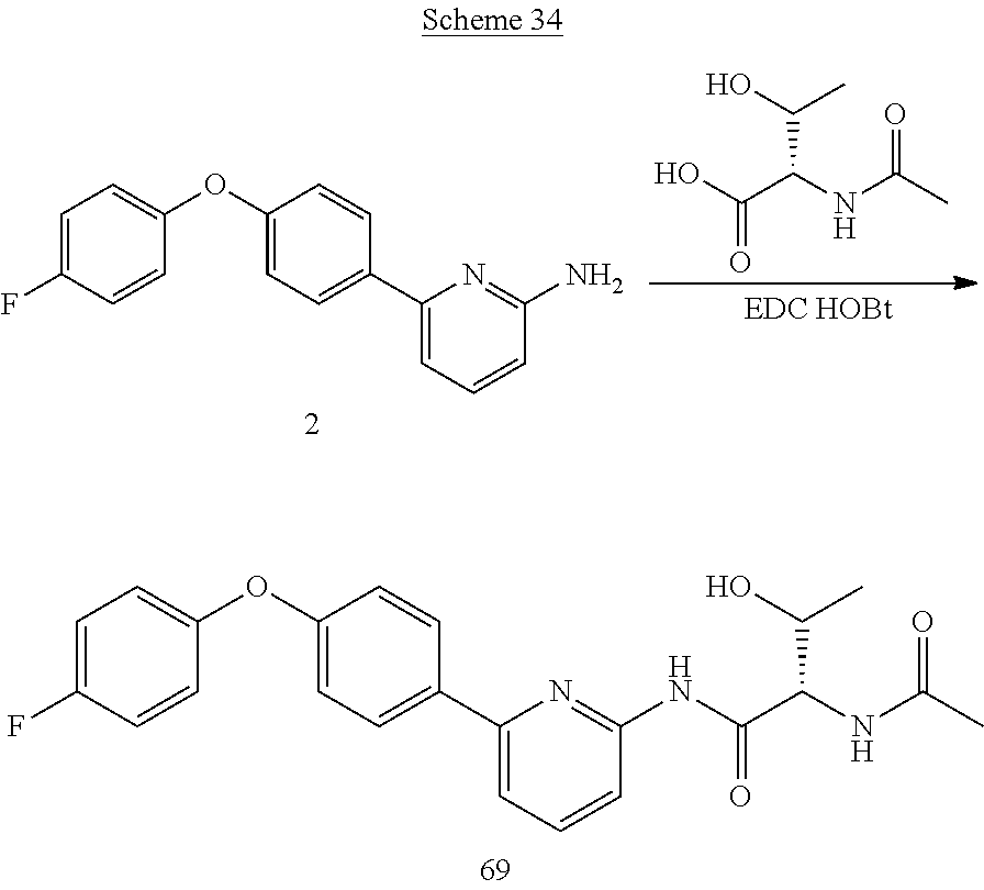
OC(C(C(O)C)NC(C)=O)=O.C1=C(F)C=CC(OC2=CC=C(C3=CC=CC(N)=N3)C=C2)=C1.C1=C(F)C=CC(OC2=CC=C(C3=CC=CC(NC(C(C(O)C)NC(C)=O)=O)=N3)C=C2)=C1
